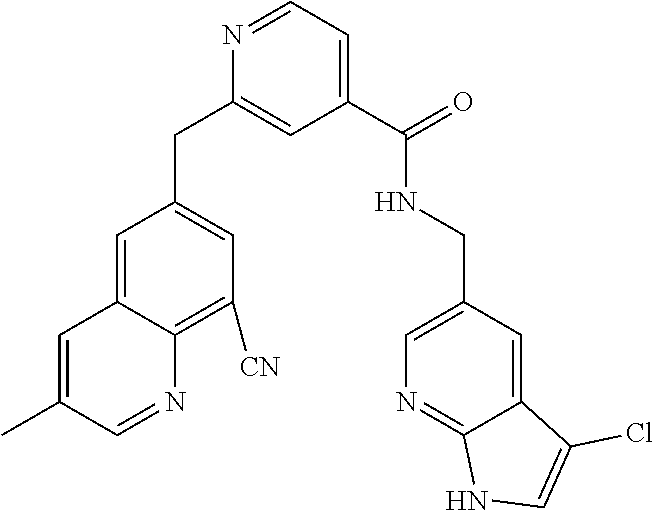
N1=CC=C(C(NCC2=CN=C3C(=C2)C(Cl)=CN3)=O)C=C1CC1=CC([CN])=C2C(=C1)C=C(C)C=N2
